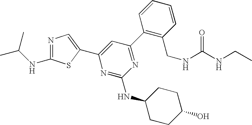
C1(C2=NC(NC3CCC(O)CC3)=NC(C3=CN=C(NC(C)C)S3)=C2)=C(CNC(NCC)=O)C=CC=C1
